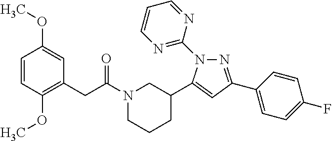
N1(C(CC2=C(OC)C=CC(OC)=C2)=O)CCCC(C2=CC(C3=CC=C(F)C=C3)=NN2C2=NC=CC=N2)C1
